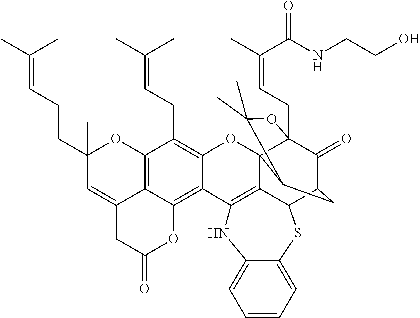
C12=C3C(=C4C(=C1CC=C(C)C)OC15C6=C4NC4=CC=CC=C4SC6C4C(=O)C1(CC=C(C(=O)NCCO)C)OC(C)(C)C5C4)OC(=O)CC3=CC(CCC=C(C)C)(C)O2
